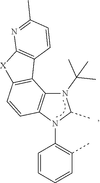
C1=CC=CC(C)=C1N1C(C)N(C(C)(C)C)C2=C1C=CC1=C2C2=C([X]1)N=C(C)C=C2
